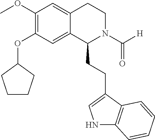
N1C2=C(C(CCC3N(C([H])=O)CCC4=CC(OC)=C(OC5CCCC5)C=C34)=C1)C=CC=C2
